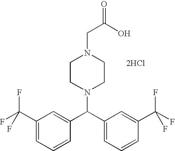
C1(C(F)(F)F)=CC=CC(C(C2=CC=CC(C(F)(F)F)=C2)N2CCN(CC(=O)O)CC2)=C1.[2HCl]
